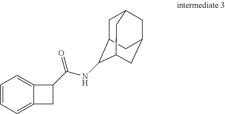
C(C1C2=CC=CC=C2C1)(=O)NC1C2CC3CC(CC1C3)C2
